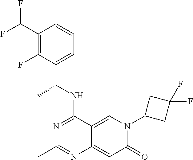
C1(C(F)F)=C(F)C(C(NC2=NC(C)=NC3=CC(=O)N(C4CC(F)(F)C4)C=C23)C)=CC=C1
